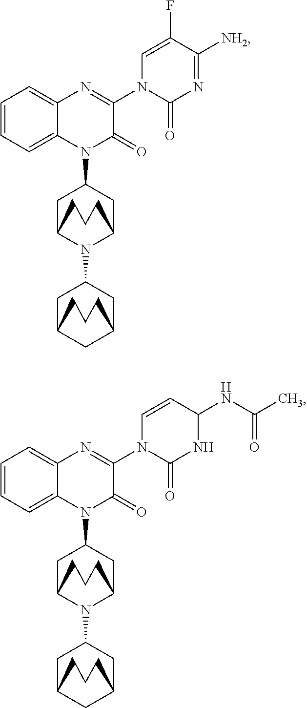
C1=CC=C2C(=C1)N=C(N1C(=O)N=C([NH2])C(F)=C1)C(=O)N2C1CC2N(C3CC4CC(C3)CCC4)C(C1)CCC2.C1=CC=C2C(=C1)N=C(N1C(=O)NC(NC(C)=O)C=C1)C(=O)N2C1CC2N(C3CC4CC(C3)CCC4)C(C1)CCC2
